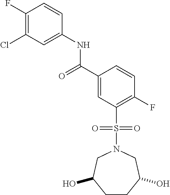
C1(F)=C(Cl)C=C(NC(=O)C2=CC(S(N3CC(O)CCC(O)C3)(=O)=O)=C(F)C=C2)C=C1
